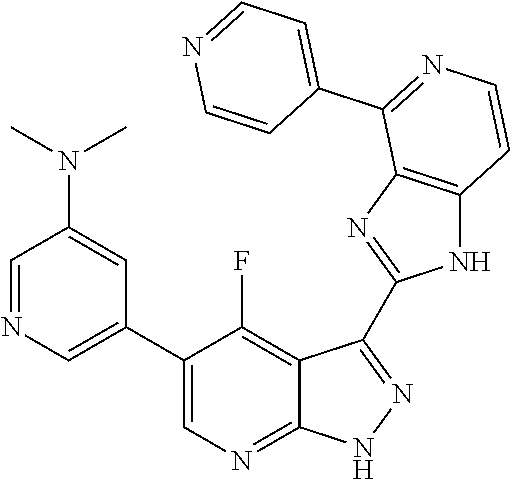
C1=NC=C(C2=CN=C3C(=C2F)C(C2=NC4=C(N2)C=CN=C4C2=CC=NC=C2)=N[N H]3)C=C1N(C)C
